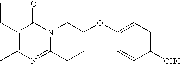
C1(CC)=C(C)N=C(CC)N(CCOC2=CC=C([CHO])C=C2)C1=O
